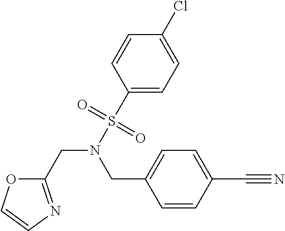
C1=CC(C#N)=CC=C1CN(CC1=NC=CO1)S(C1=CC=C(Cl)C=C1)(=O)=O
